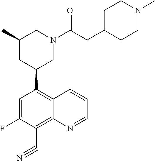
C1(C2CN(C(CC3CCN(C)CC3)=O)CC(C)C2)=C2C(=C(C#N)C(F)=C1)N=CC=C2
